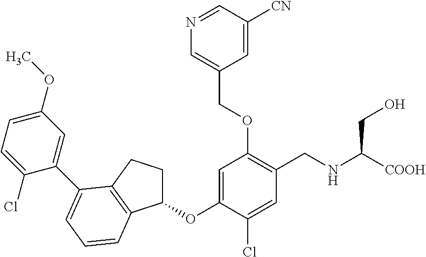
C1=C(OC2CCC3=C2C=CC=C3C2=CC(OC)=CC=C2Cl)C(Cl)=CC(CNC([COOH])CO)=C1OCC1=CN=CC([CN])=C1
